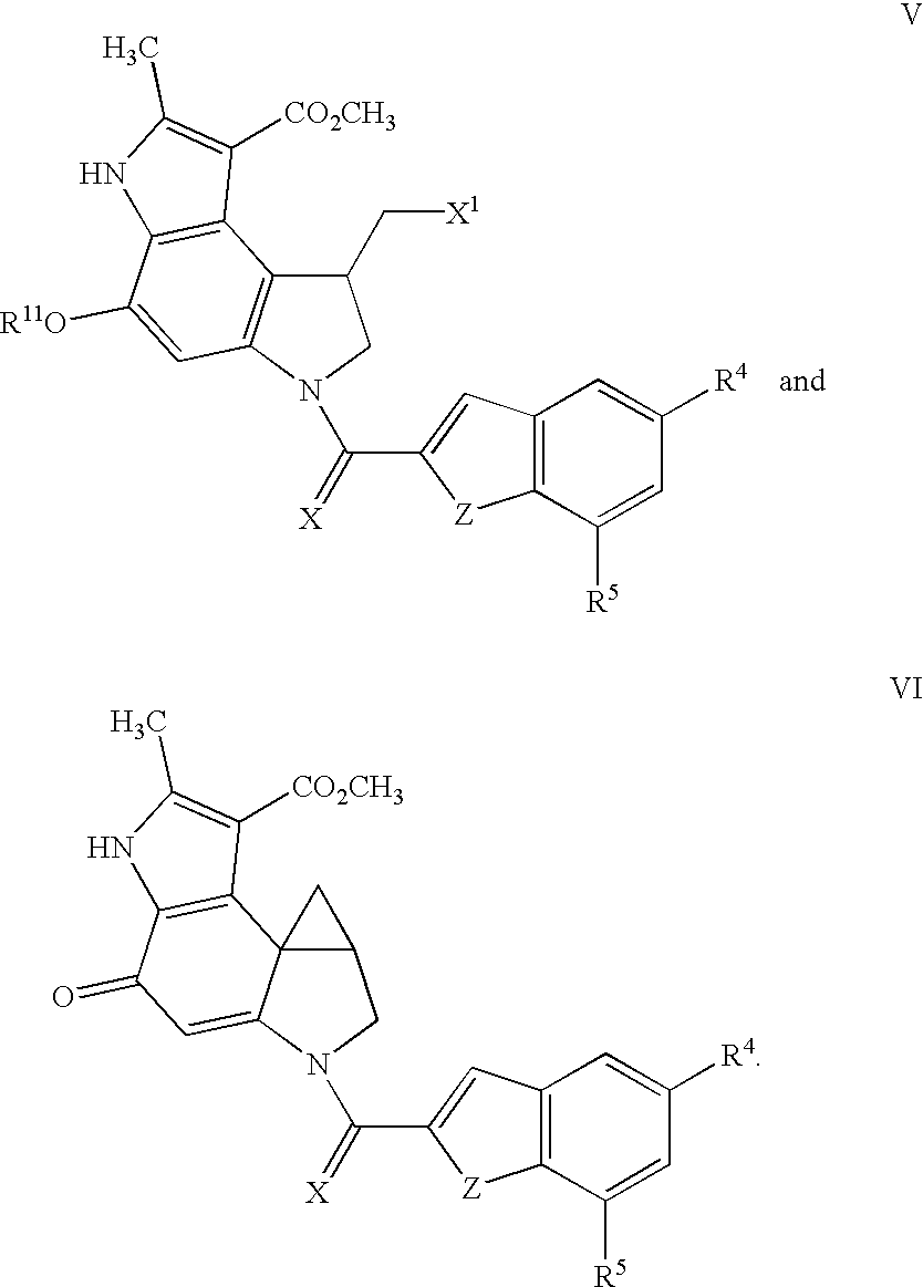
C1(C[X1])C2=C(N(C(=[X])C3=CC4=C([Z]3)C([R5])=CC([R4])=C4)C1)C=C([R11O])C1=C2C([CO2CH3])=C(C)N1.C12C3(C(=CC(=O)C4=C3C([CO2CH3])=C(C)N4)N(C(=[X])C3=CC4=C([Z]3)C([R5])=CC([R4])=C4)C1)C2
